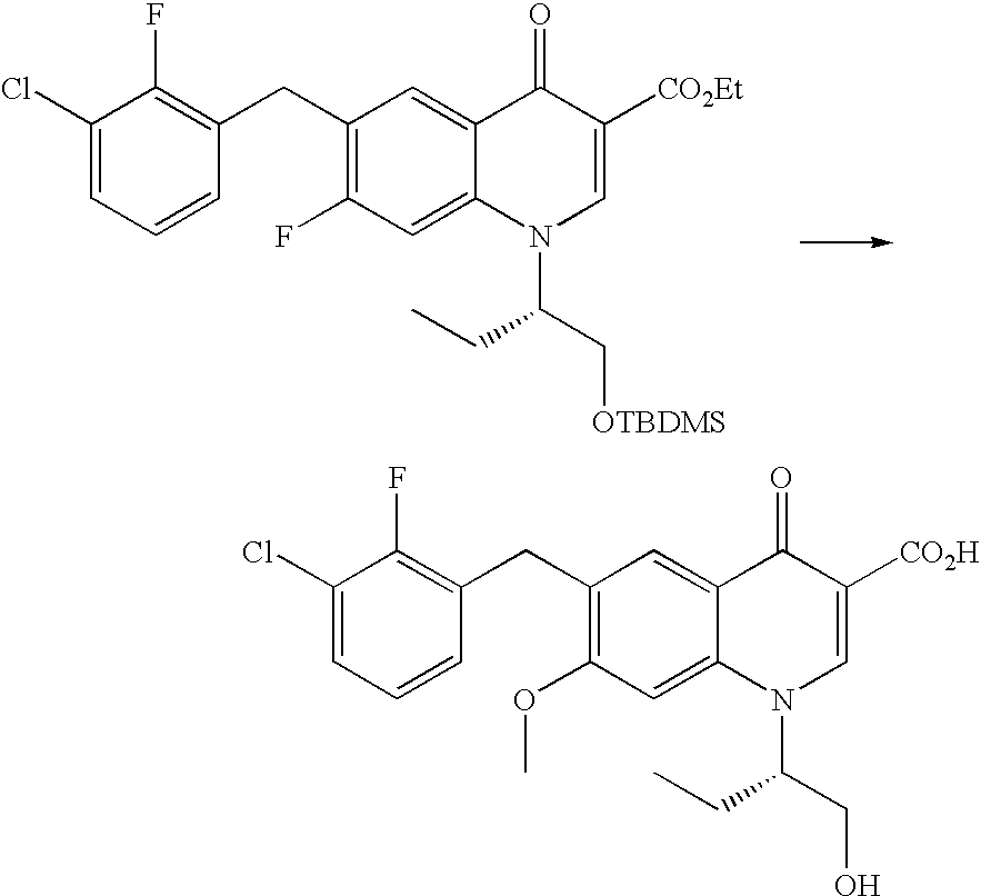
C1(CC2=C(F)C(Cl)=CC=C2)=C(F)C=C2C(=C1)C(=O)C([CO2Et])=CN2C(C[OTBDMS])CC.C1(CC2=C(F)C(Cl)=CC=C2)=C(OC)C=C2C(=C1)C(=O)C([CO2H])=CN2C(CO)CC
